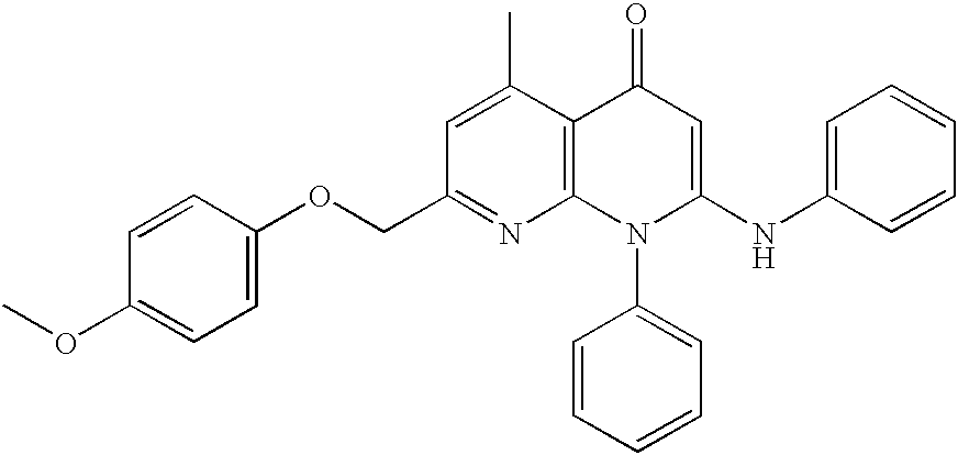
C1=C(C)C2=C(N=C1COC1=CC=C(OC)C=C1)N(C1=CC=CC=C1)C(NC1=CC=CC=C1)=CC2=O
